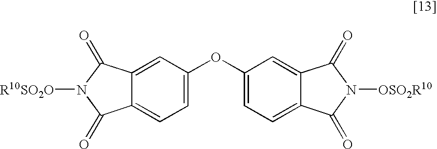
C12=CC(OC3=CC=C4C(=O)N([OSO2R10])C(=O)C4=C3)=CC=C1C(=O)N([R10SO2O])C2=O
